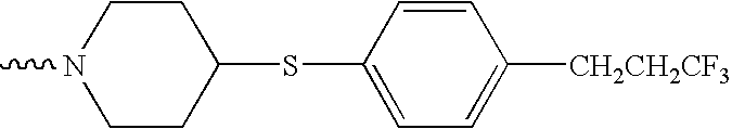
CN1CCC(SC2=CC=C([CH2CH2CF3])C=C2)CC1
